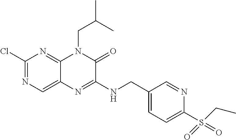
C1(Cl)=NC=C2C(=N1)N(CC(C)C)C(=O)C(NCC1=CC=C(S(=O)(=O)CC)N=C1)=N2
